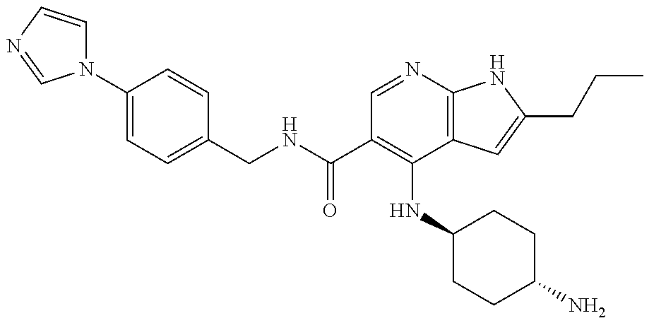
O=C(NCC1=CC=C(N2C=CN=C2)C=C1)C1=C(NC2CCC(N)CC2)C2=C(N=C1)NC(CCC)=C2
